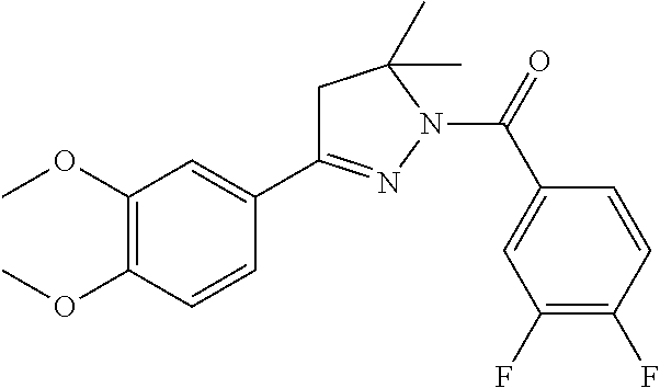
C1C(C2=CC(OC)=C(OC)C=C2)=NN(C(=O)C2=CC(F)=C(F)C=C2)C1(C)C
